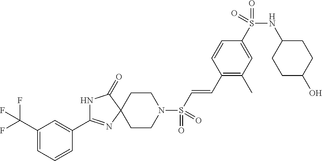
C1(C(F)(F)F)=CC=CC(C2=NC3(C(=O)N2)CCN(S(C=CC2=C(C)C=C(S(NC4CCC(O)CC4)(=O)=O)C=C2)(=O)=O)CC3)=C1
